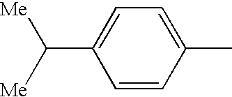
C1=CC(C)=CC=C1C([Me])[Me]
